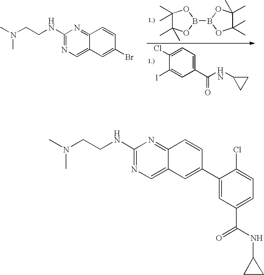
C1(Cl)=CC=C(C(NC2CC2)=O)C=C1[l].CN(CCNC1=NC=C2C(=N1)C=CC(Br)=C2)C.C1(C)(C)C(C)(C)OB(B2OC(C)(C)C(C)(C)O2)O1.CN(CCNC1=NC=C2C(=N1)C=CC(C1=CC(C(=O)NC3CC3)=CC=C1Cl)=C2)C
